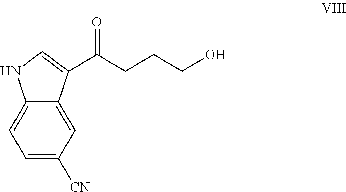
C12=CC=C([CN])C=C1C(C(CCCO)=O)=CN2
